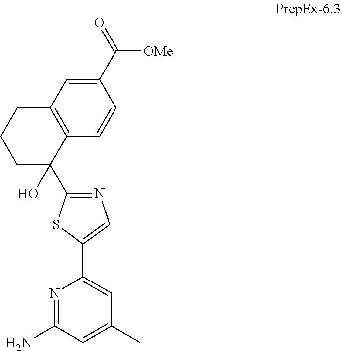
N1=C(N)C=C(C)C=C1C1=CN=C(C2(O)C3=C(CCC2)C=C(C(=O)[OMe])C=C3)S1
